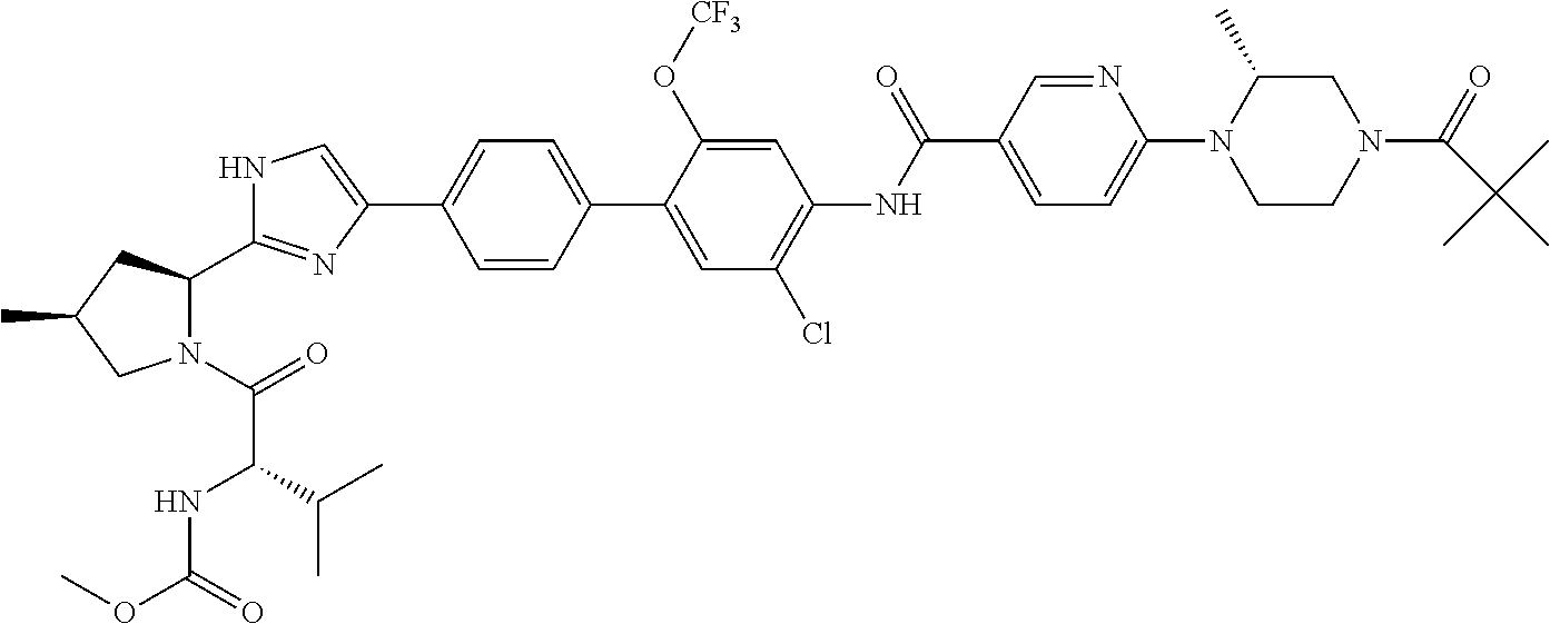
N1(C(=O)C(C(C)C)NC(OC)=O)C(C2=NC(C3=CC=C(C4=CC(Cl)=C(NC(C5=CC=C(N6CCN(C(=O)C(C)(C)C)CC6C)N=C5)=O)C=C4O[CF3])C=C3)=CN2)CC(C)C1
